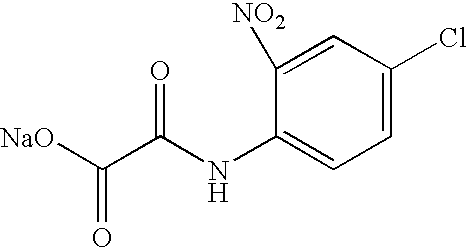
C1=C(Cl)C=C([NO2])C(NC(C([NaO])=O)=O)=C1
